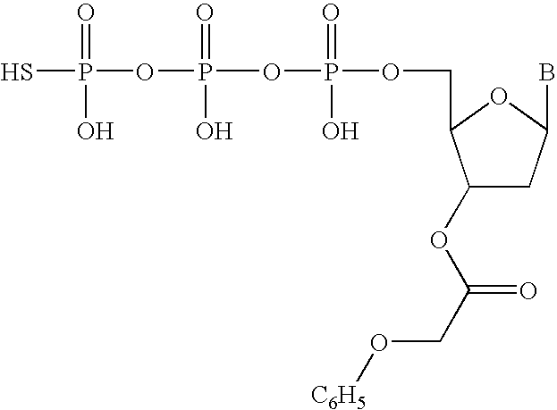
SP(OP(OP(=O)(O)OCC1C(OC(CO[C6H5])=O)CC(B)O1)(=O)O)(=O)O
